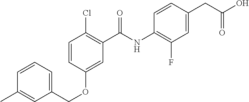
C1=CC=C(COC2=CC(C(=O)NC3=C(F)C=C(CC(=O)O)C=C3)=C(Cl)C=C2)C=C1C
